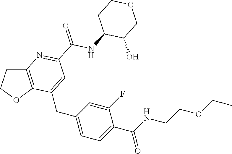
C(C1=CC=C(CC2=CC(C(NC3C(O)COCC3)=O)=NC3=C2OCC3)C=C1F)(NCCOCC)=O
